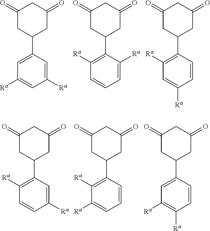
C1(=O)CC(C2=CC([Ra])=CC([Ra])=C2)CC(=O)C1.C1(=O)CC(C2=C([Ra])C=CC=C2[Ra])CC(=O)C1.C1(=O)CC(C2=C([Ra])C=C([Ra])C=C2)CC(=O)C1.C1(=O)CC(C2=C([Ra])C=CC([Ra])=C2)CC(=O)C1.C1(=O)CC(C2=C([Ra])C([Ra])=CC=C2)CC(=O)C1.C1(=O)CC(C2=CC([Ra])=C([Ra])C=C2)CC(=O)C1
